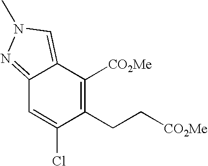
C1=C(Cl)C(CC[CO2Me])=C([CO2Me])C2=CN(C)N=C12
